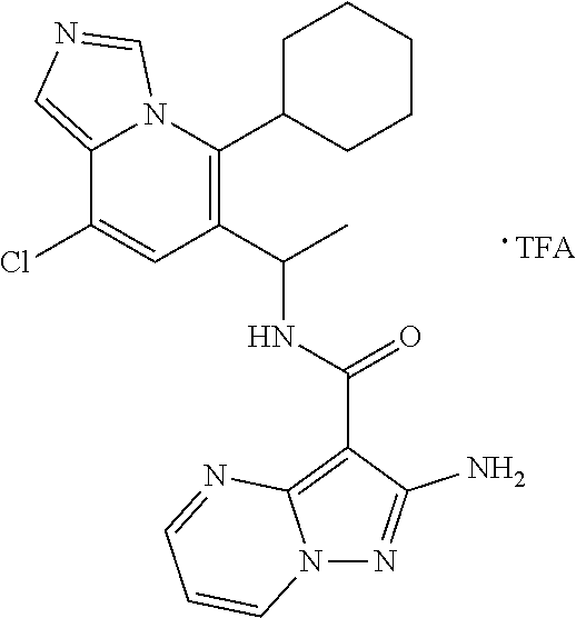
C12=CN=CN1C(C1CCCCC1)=C(C(C)NC(C1=C3N(N=C1N)C=CC=N3)=O)C=C2Cl
